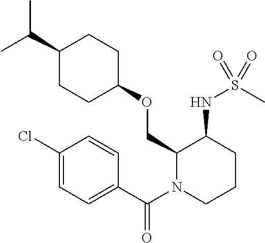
C(C1CCC(OCC2N(C(C3=CC=C(Cl)C=C3)=O)CCCC2NS(C)(=O)=O)CC1)(C)C
